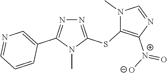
N1=C(SC2=C([N+](=O)[O-])N=CN2C)N(C)C(C2=CN=CC=C2)=N1
